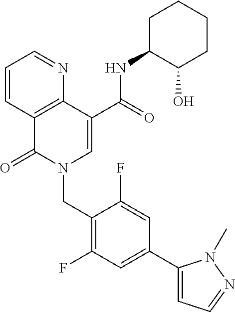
C1=CC2=C(N=C1)C(C(=O)NC1C(O)CCCC1)=CN(CC1=C(F)C=C(C3=CC=NN3C)C=C1F)C2=O
